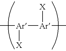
C[Ar]([X])[Ar](C)[X]
